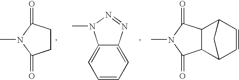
C1CC(=O)N(C)C1=O.C12=CC=CC=C1N=NN2C.C12C(C(=O)N(C)C1=O)C1C=CC2C1
